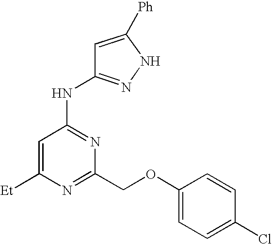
N(C1=NC(COC2=CC=C(Cl)C=C2)=NC([Et])=C1)C1=NNC([Ph])=C1
